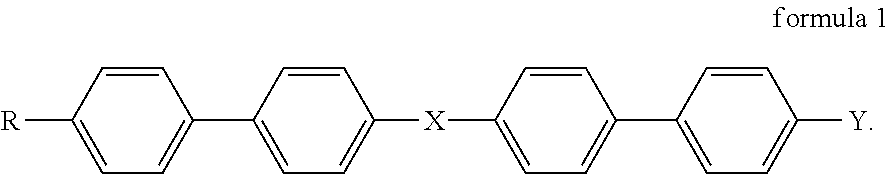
C1(C2=CC=C([X]C3=CC=C(C4=CC=C([Y])C=C4)C=C3)C=C2)=CC=C([R])C=C1
